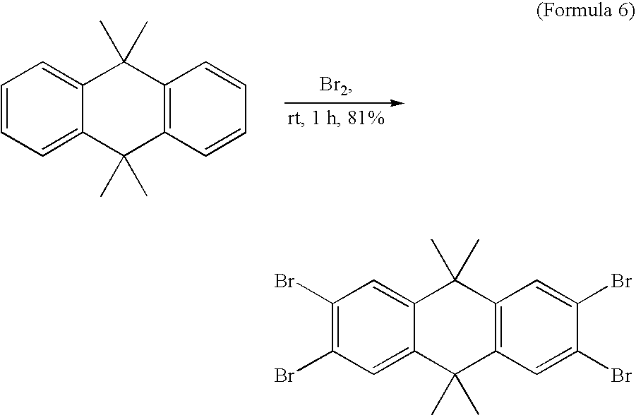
C1=CC=C2C(=C1)C(C)(C)C1=C(C2(C)C)C=CC=C1.C1(Br)=C(Br)C=C2C(=C1)C(C)(C)C1=C(C2(C)C)C=C(Br)C(Br)=C1
